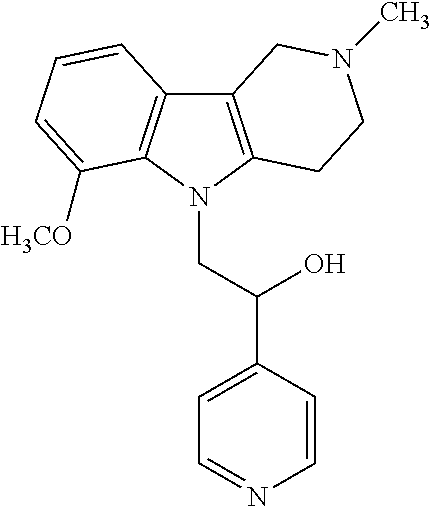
C12=C(N(CC(C3=CC=NC=C3)O)C3=C1C=CC=C3[H3CO])CCN(C)C2
